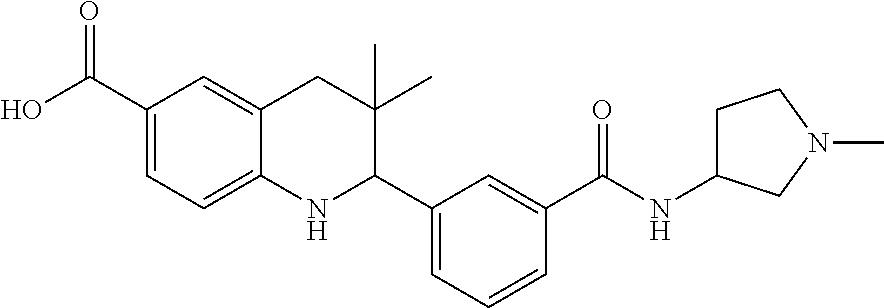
C1(C(O)=O)=CC=C2C(=C1)CC(C)(C)C(C1=CC=CC(C(NC3CCN(C)C3)=O)=C1)N2
